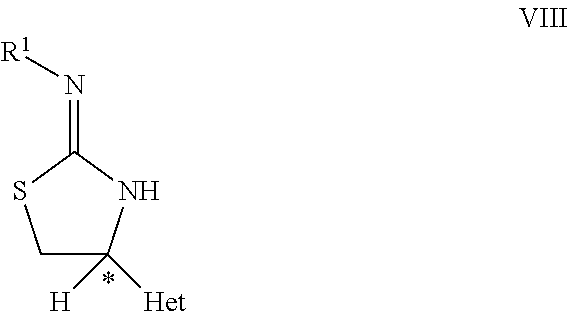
C1C([H])([Het])NC(=N[R1])S1
